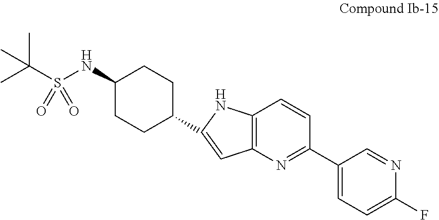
C1(NS(C(C)(C)C)(=O)=O)CCC(C2=CC3=C(C=CC(C4=CC=C(F)N=C4)=N3)N2)CC1
